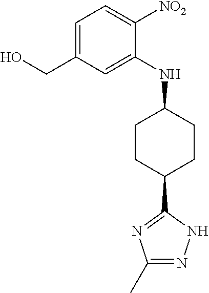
C1CC(C2=NC(C)=NN2)CCC1NC1=CC(CO)=CC=C1[NO2]
